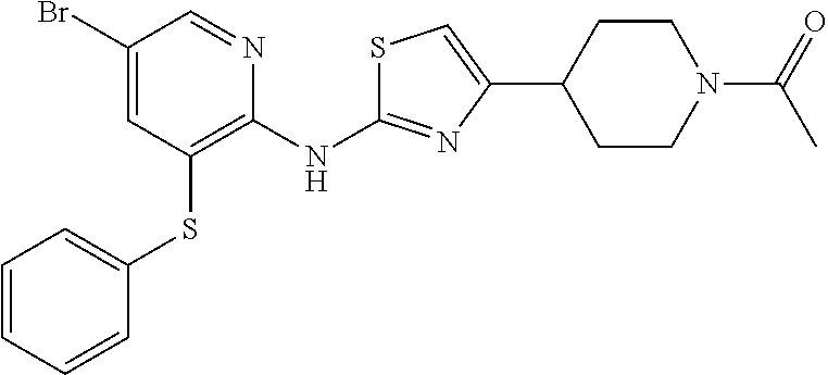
C1(Br)=CC(SC2=CC=CC=C2)=C(NC2=NC(C3CCN(C(C)=O)CC3)=CS2)N=C1
